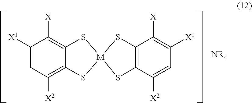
C1([X1])=CC([X2])=C2C(=C1[X])S[M]1(S2)SC2=C(S1)C([X2])=CC([X1])=C2[X]
